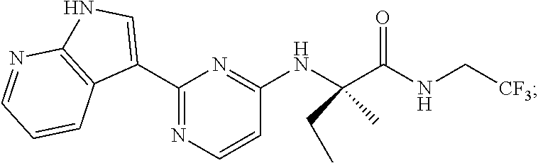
C1(C2=CNC3=C2C=CC=N3)=NC=CC(NC(C(NC[CF3])=O)(CC)C)=N1
